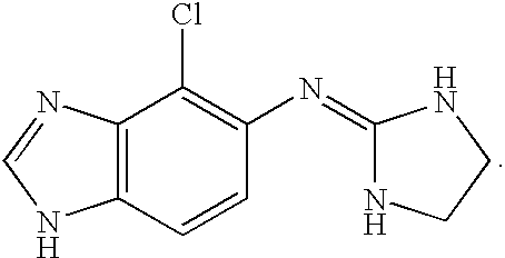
C12=C(N=CN1)C(Cl)=C(N=C1NCCN1)C=C2
